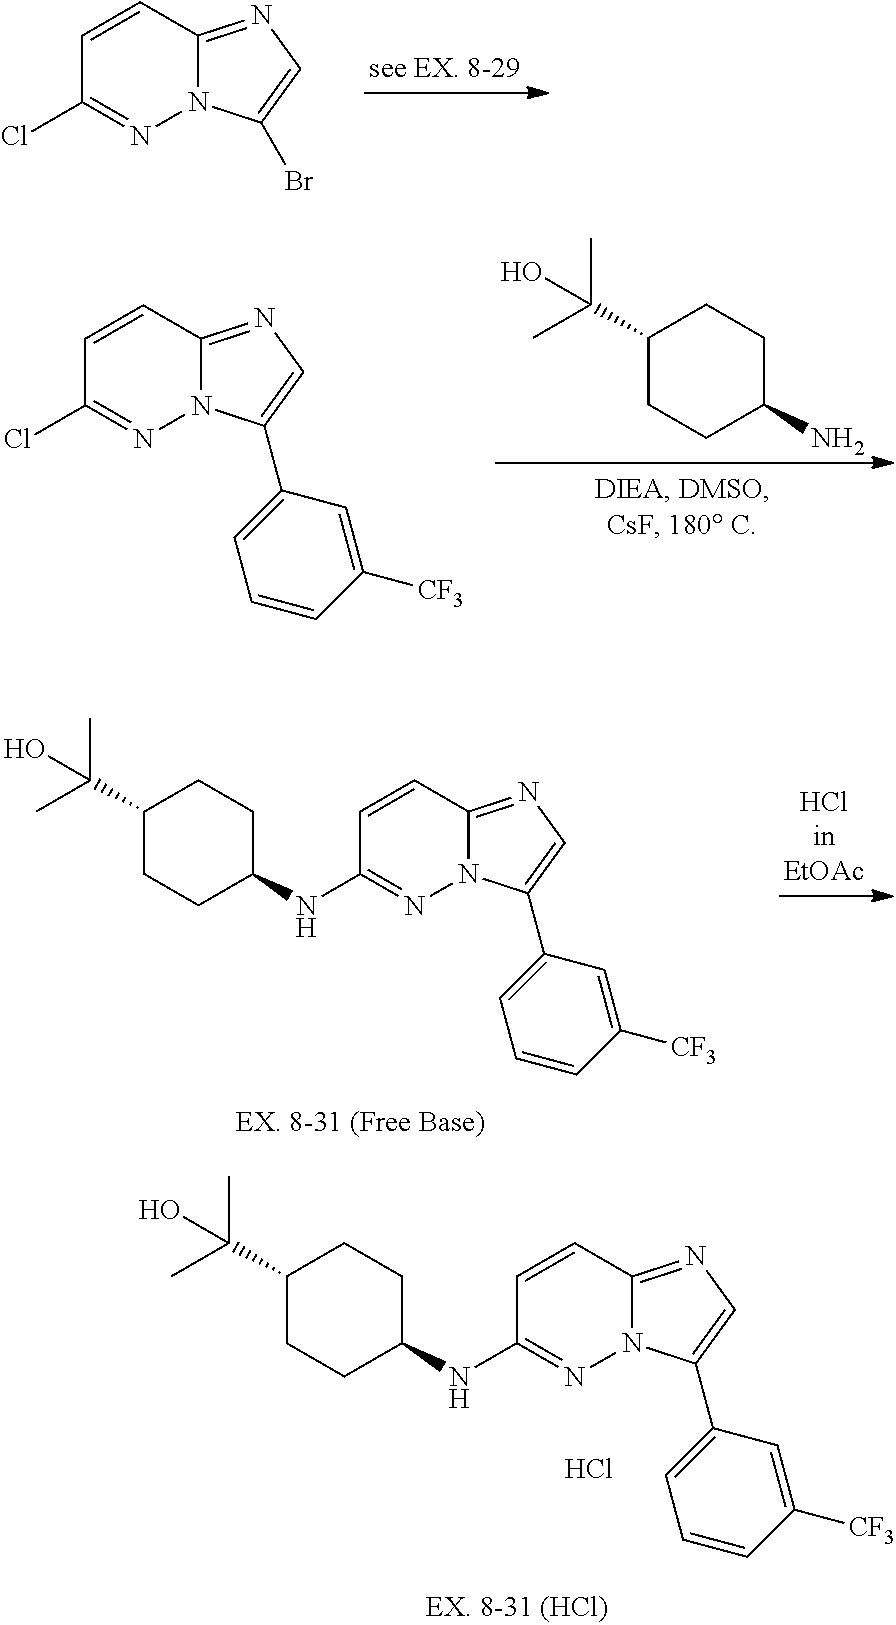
C1=CC2=NC=C(Br)N2N=C1Cl.C1=CC2=NC=C(C3=CC=CC([CF3])=C3)N2N=C1Cl.C1(C(C)(C)O)CCC(N)CC1.C1=CC2=NC=C(C3=CC=CC([CF3])=C3)N2N=C1NC1CCC(C(C)(C)O)CC1.C1=CC2=NC=C(C3=CC=CC([CF3])=C3)N2N=C1NC1CCC(C(C)(C)O)CC1.Cl
